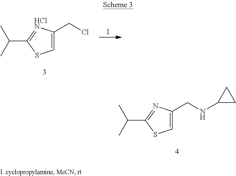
C1(CCl)=CSC(C(C)C)=[HClN]1.I.C1(CNC2CC2)=CSC(C(C)C)=N1
